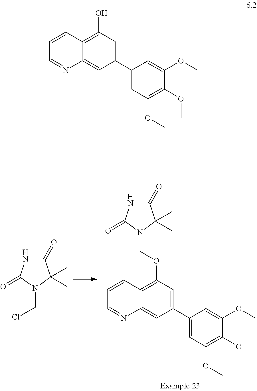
C1(=O)NC(=O)N(COC2=C3C(=CC(C4=CC(OC)=C(OC)C(OC)=C4)=C2)N=CC=C3)C1(C)C.C1(=O)NC(=O)N(CCl)C1(C)C.C1(C2=CC(OC)=C(OC)C(OC)=C2)=CC(O)=C2C(=C1)N=CC=C2
